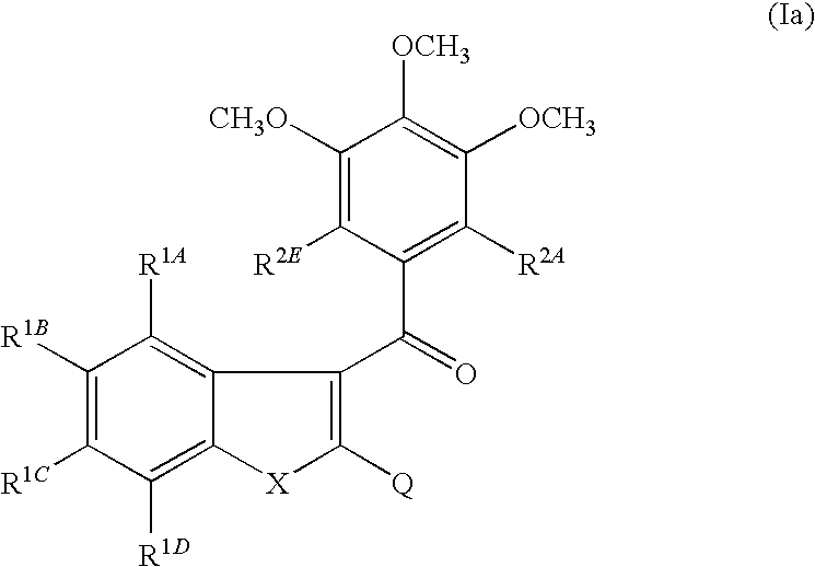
C1([CH3O])=C([R2E])C(C(=O)C2=C([Q])[X]C3=C([R1D])C([R1C])=C([R1B])C([R1A])=C32)=C([R2A])C([OCH3])=C1[OCH3]
